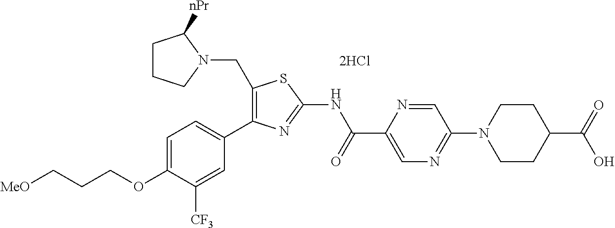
C1=C(OCCC[MeO])C([CF3])=CC(C2=C(CN3C([nPr])CCC3)SC(NC(C3=CN=C(N4CCC(C(=O)O)CC4)C=N3)=O)=N2)=C1.[2HCl]
